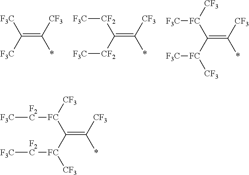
[CF3]C(*)=C([F3C])[F3C].[CF3]C(*)=C([CF2][F3C])[CF2][F3C].[CF3]C(*)=C([FC]([F3C])[CF3])[FC]([F3C])[CF3].[CF3]C(*)=C([FC]([F2C][F3C])[CF3])[FC]([F2C][F3C])[CF3]
